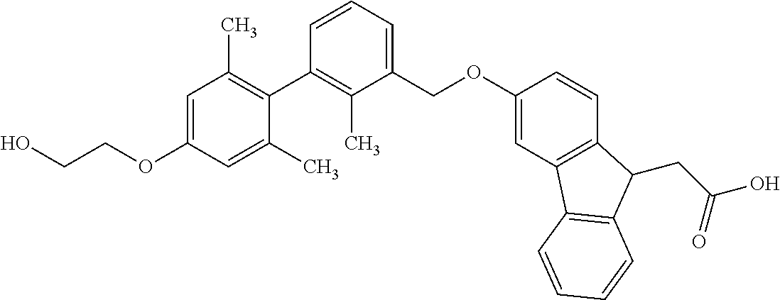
C1=C(OCCO)C=C(C)C(C2=C(C)C(COC3=CC4=C(C=C3)C(CC(=O)O)C3=C4C=CC=C3)=CC=C2)=C1C
